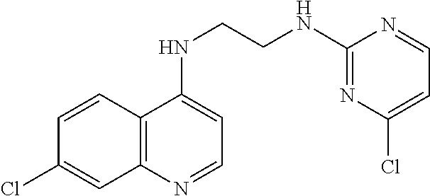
C12=C(N=CC=C1NCCNC1=NC(Cl)=CC=N1)C=C(Cl)C=C2
